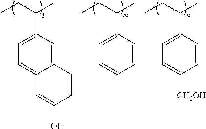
C12=CC(C(CC)C)=CC=C1C=C(O)C=C2.C1=CC(C(CC)C)=CC=C1[CH2OH].C(CC)(C)C1=CC=CC=C1
